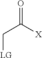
C(C([X])=O)[LG]
